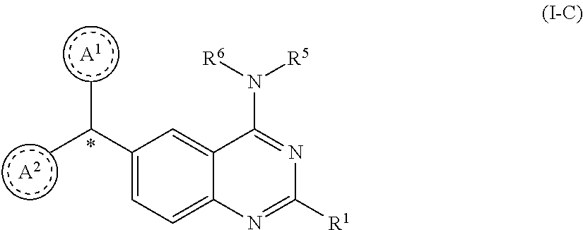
[A1].[A2].C1(C(C)C)=CC=C2C(=C1)C(N([R5])[R6])=NC([R1])=N2
